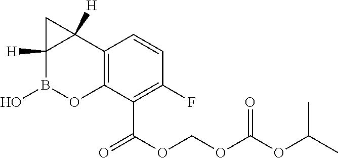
C12=C(C(C(OCOC(OC(C)C)=O)=O)=C(F)C=C1)OB(O)C1([H])C2([H])C1
